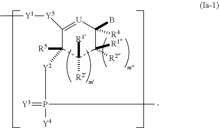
C1([Y5][Y1]C)=[U]C(B)([R4])C([R2])([R1])C([R1])([R2])C1([Y2]P(=[Y3])([Y4])C)[R5]
